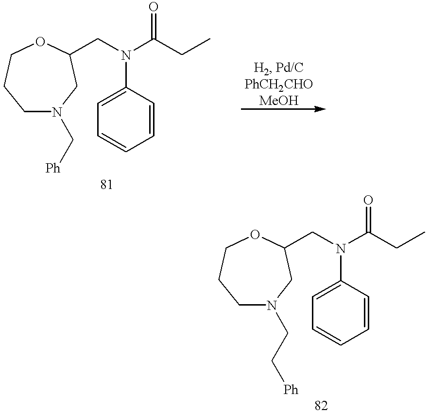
C1N(C[Ph])CC(CN(C2=CC=CC=C2)C(CC)=O)OCC1.C1N(CC[Ph])CC(CN(C2=CC=CC=C2)C(CC)=O)OCC1
